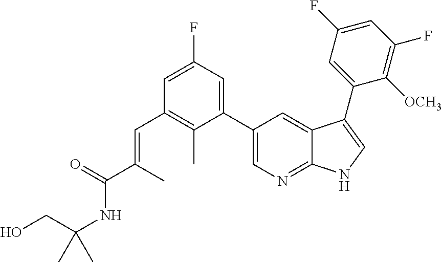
C(C1=C(C)C(C2=CN=C3C(=C2)C(C2=CC(F)=CC(F)=C2[OCH3])=CN3)=CC(F)=C1)=C(C)C(NC(CO)(C)C)=O
